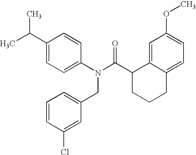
C1(C(C)C)=CC=C(N(C(C2CCCC3=CC=C(OC)C=C23)=O)CC2=CC=CC(Cl)=C2)C=C1
